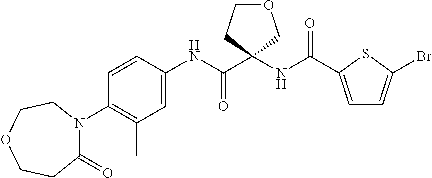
N(C(C1(NC(C2=CC=C(Br)S2)=O)COCC1)=O)C1=CC(C)=C(N2C(=O)CCOCC2)C=C1
